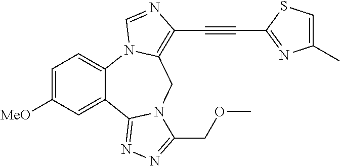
C1=C([MeO])C=C2C(=C1)N1C(=C(C#CC3=NC(C)=CS3)N=C1)CN1C2=NN=C1COC
